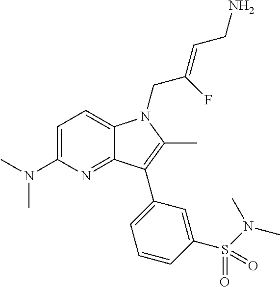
C1=C(N(C)C)N=C2C(=C1)N(CC(=CCN)F)C(C)=C2C1=CC=CC(S(=O)(=O)N(C)C)=C1
